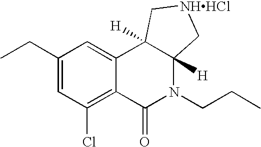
C1(CC)=CC(Cl)=C2C(=C1)C1([H])C([H])(N(CCC)C2=O)C[NHHCl]C1
